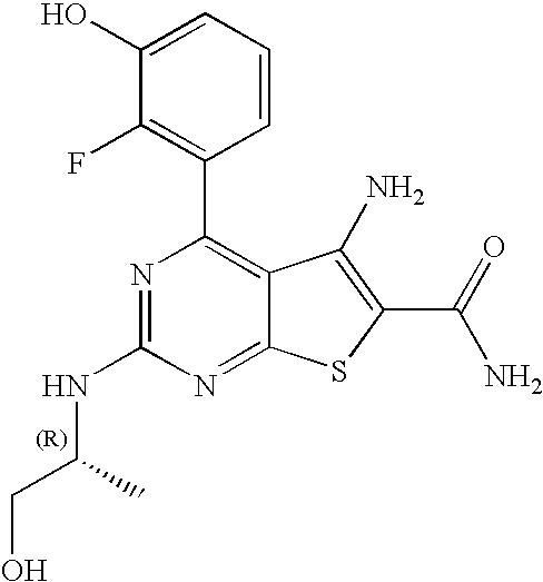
C1(C2=C(F)C(O)=CC=C2)=C2C(=NC(NC(CO)C)=N1)SC(C(N)=O)=C2N
